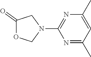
N1(C2=NC(C)=CC(C)=N2)CC(=O)OC1
